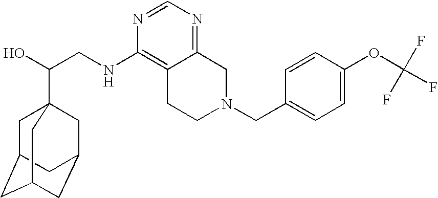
C(CNC1=C2C(=NC=N1)CN(CC1=CC=C(OC(F)(F)F)C=C1)CC2)(O)C12CC3CC(CC(C1)C3)C2
